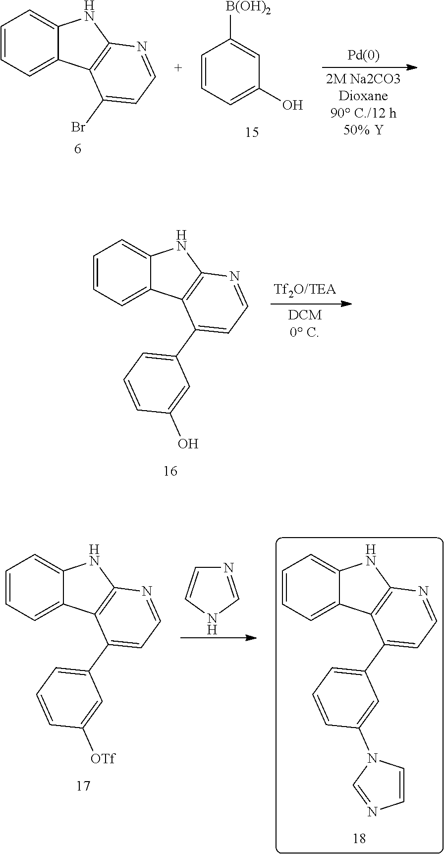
C1=CC=C2C(=C1)NC1=C2C(Br)=CC=N1.C1=CC=C(O)C=C1[B(OH)2].C1=CC=C2C(=C1)NC1=C2C(C2=CC=CC(O)=C2)=CC=N1.C1=CC=C2C(=C1)NC1=C2C(C2=CC=CC([OTf])=C2)=CC=N1.N1=CNC=C1.C1=CC=C2C(=C1)NC1=C2C(C2=CC=CC(N3C=CN=C3)=C2)=CC=N1
